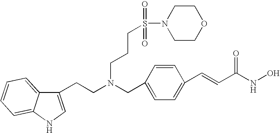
C1(CCN(CC2=CC=C(C=CC(NO)=O)C=C2)CCCS(N2CCOCC2)(=O)=O)=CNC2=CC=CC=C12
